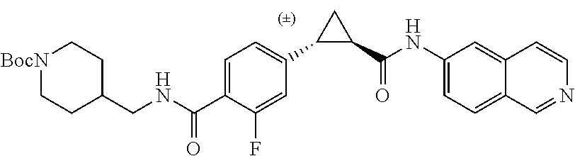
C1(CNC(C2=CC=C(C3C(C(NC4=CC=C5C(=C4)C=CN=C5)=O)C3)C=C2F)=O)CC[BocN]CC1
